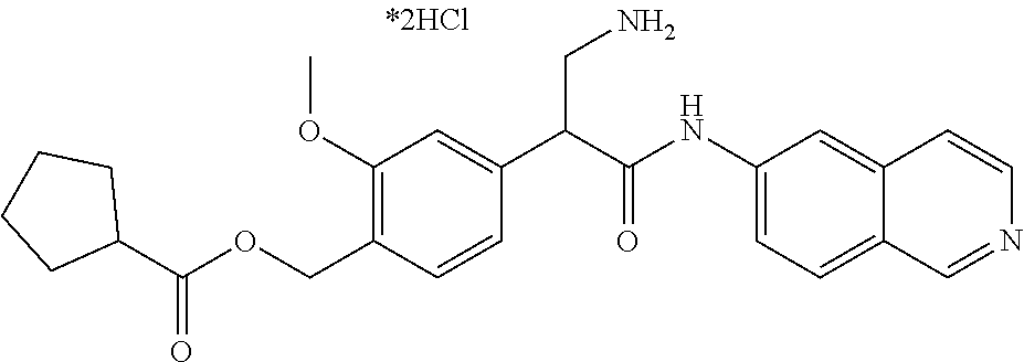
O=C(C1CCCC1)OCC1=C(OC)C=C(C(C(NC2=CC=C3C(=C2)C=CN=C3)=O)CN)C=C1
